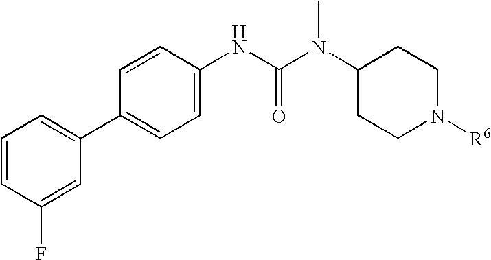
C1=CC(NC(N(C2CCN([R6])CC2)C)=O)=CC=C1C1=CC=CC(F)=C1
